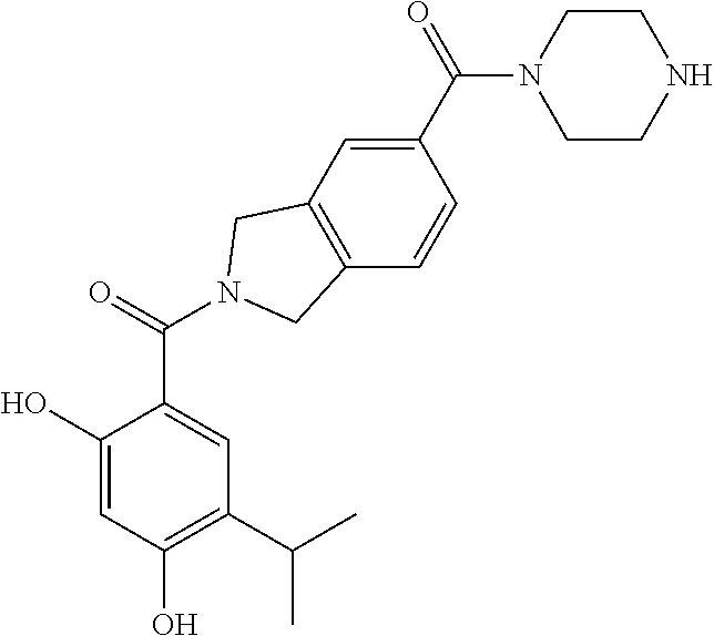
C1(O)=CC(O)=C(C(C)C)C=C1C(=O)N1CC2=C(C=CC(C(N3CCNCC3)=O)=C2)C1
